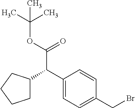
C1(C(C(OC(C)(C)C)=O)C2CCCC2)=CC=C(CBr)C=C1
